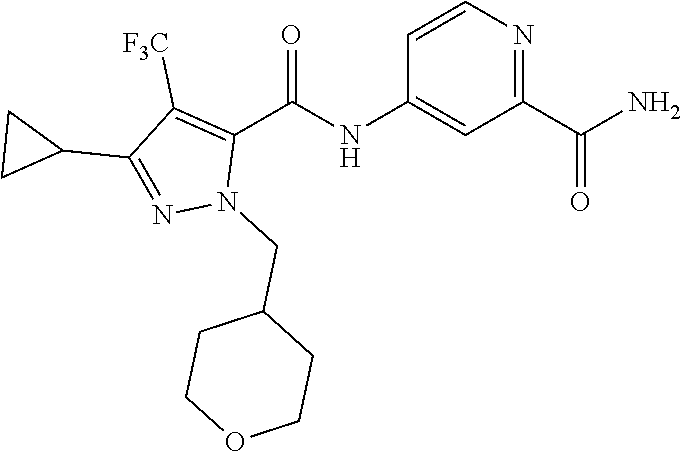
C1=CN=C(C(N)=O)C=C1NC(C1=C([F3C])C(C2CC2)=NN1CC1CCOCC1)=O
